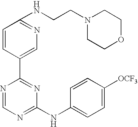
C1=CC(C2=NC(NC3=CC=C([OCF3])C=C3)=NC=N2)=CN=C1NCCN1CCOCC1
